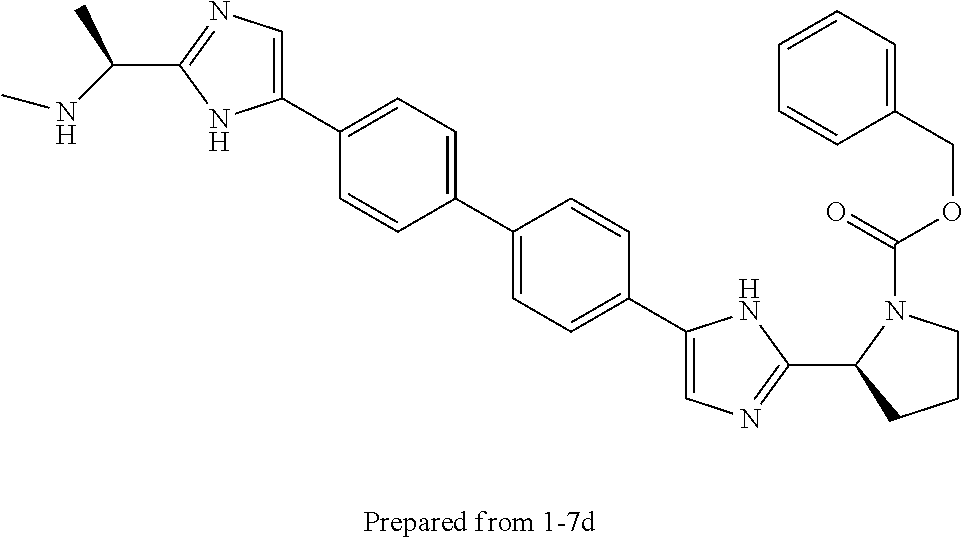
N(C(C)C1=NC=C(C2=CC=C(C3=CC=C(C4=CN=C(C5N(C(OCC6=CC=CC=C6)=O)CCC5)N4)C=C3)C=C2)N1)C
